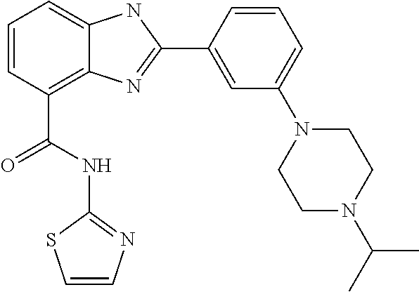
C1=CC(C(NC2=NC=CS2)=O)=C2C(=C1)NC(C1=CC(N3CCN(C(C)C)CC3)=CC=C1)=N2
